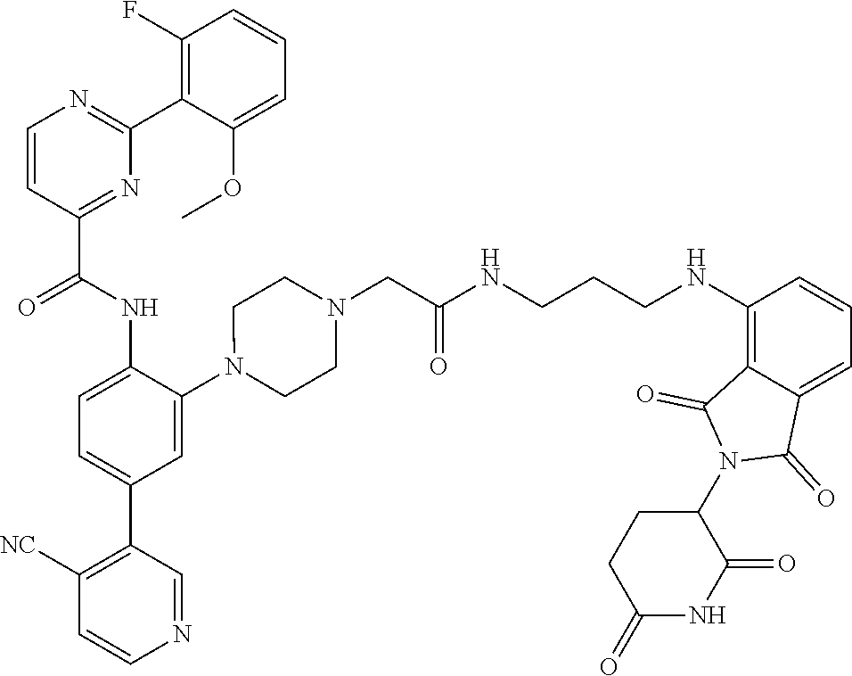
C1=CC(C(NC2=CC=C(C3=C([NC])C=CN=C3)C=C2N2CCN(CC(NCCCNC3=C4C(=CC=C3)C(=O)N(C3C(=O)NC(=O)CC3)C4=O)=O)CC2)=O)=NC(C2=C(F)C=CC=C2OC)=N1
